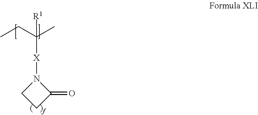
CCC(C)([X]N1CCC1=O)[R1]
